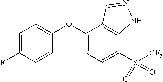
C1=C(F)C=CC(OC2=CC=C(S(=O)(=O)[CF3])C3=C2C=NN3)=C1
